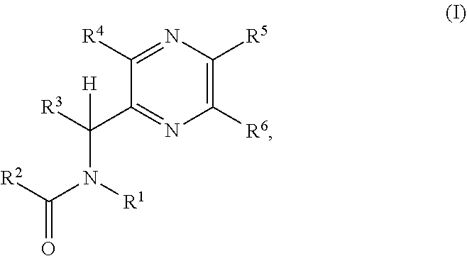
C1([R4])=NC([R5])=C([R6])N=C1C(N([R1])C([R2])=O)([R3])[H]
